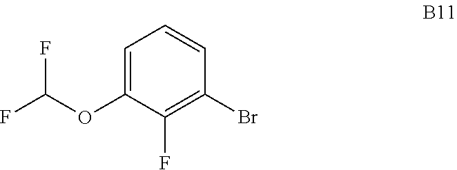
C1=C(OC(F)F)C(F)=C(Br)C=C1
